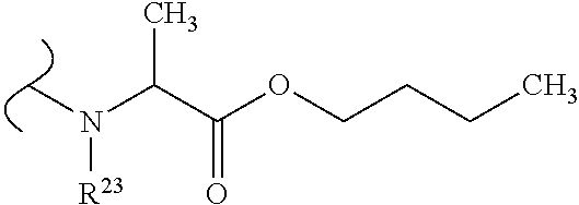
C(C(OCCCC)=O)(N(C)[R23])C
